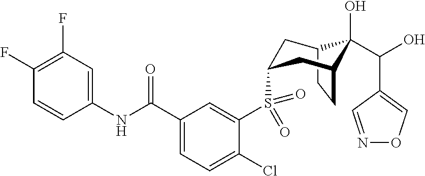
C12CCC(CC(S(C3=CC(C(NC4=CC(F)=C(F)C=C4)=O)=CC=C3Cl)(=O)=O)C1)C2(O)C(O)C1=CON=C1
